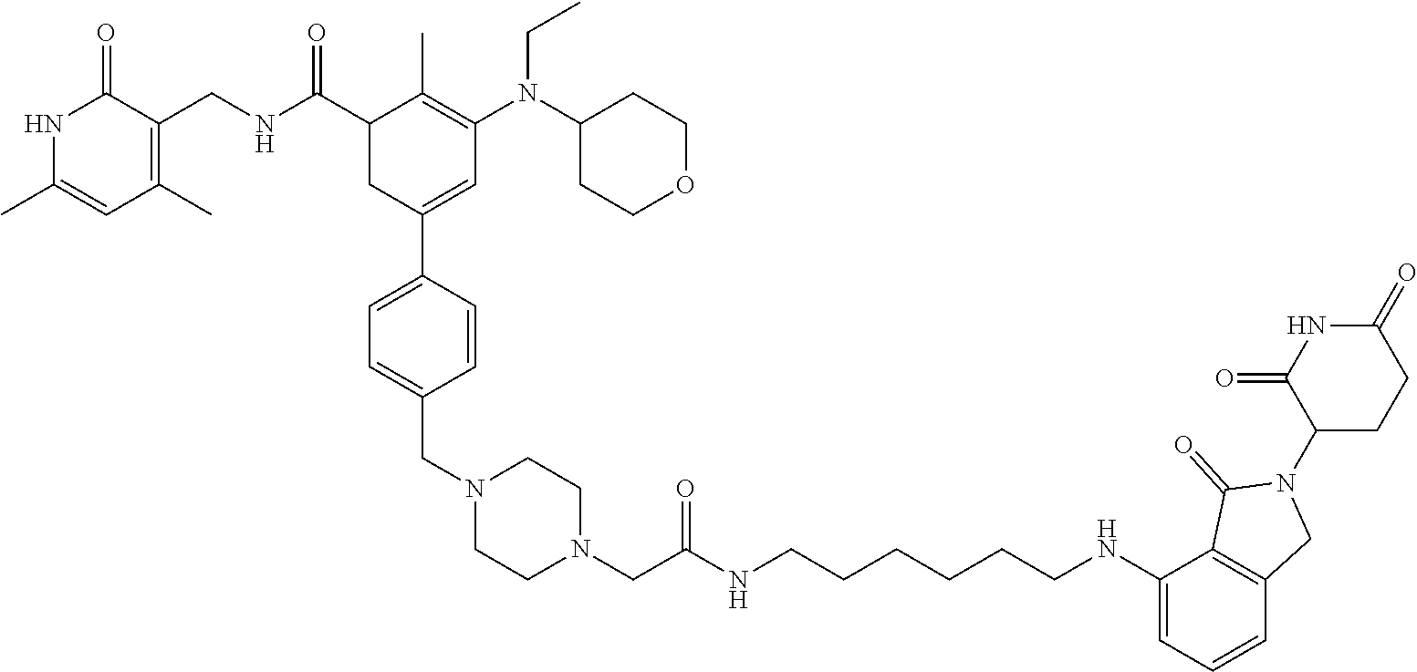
N1C(C)=CC(C)=C(CNC(C2CC(C3=CC=C(CN4CCN(CC(NCCCCCCNC5=CC=CC6=C5C(=O)N(C5CCC(=O)NC5=O)C6)=O)CC4)C=C3)=CC(N(C3CCOCC3)CC)=C2C)=O)C1=O
